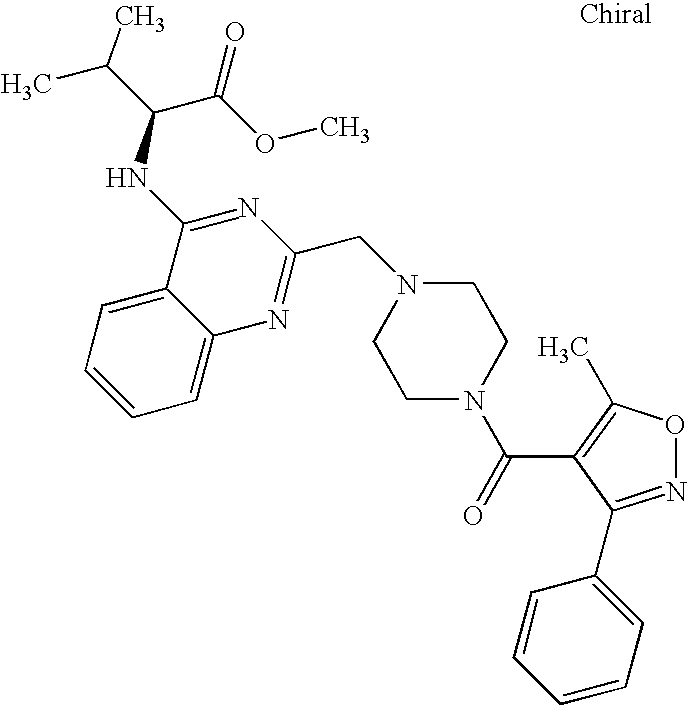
N1(CC2=NC3=CC=CC=C3C(NC(C(OC)=O)C(C)C)=N2)CCN(C(C2=C(C)ON=C2C2=CC=CC=C2)=O)CC1
